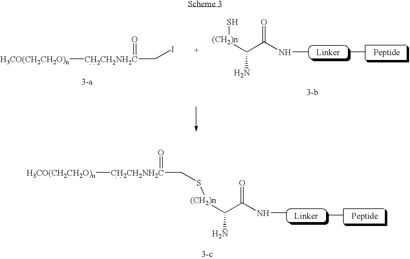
[CH2CH2NH2C]([H3CO(CH2CH2O)n])(CI)=O.[(CH2)n](S)C(N)C(=O)NC.[Linker].[Peptide].[Linker].[Peptide].[(CH2)n](C(N)C(=O)NC)SC[CH2CH2NH2C]([H3CO(CH2CH2O)n])=O
